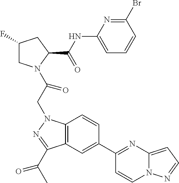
C1(F)CN(C(CN2C3=C(C(C(C)=O)=N2)C=C(C2=NC4=CC=NN4C=C2)C=C3)=O)C(C(NC2=CC=CC(Br)=N2)=O)C1
